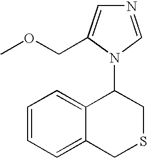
N1=CN(C2C3=CC=CC=C3CSC2)C(COC)=C1
